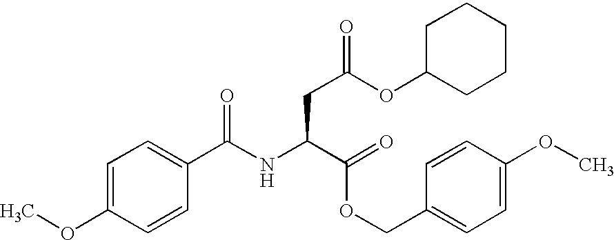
C1=C(OC)C=CC(C(NC(C(OCC2=CC=C(OC)C=C2)=O)CC(OC2CCCCC2)=O)=O)=C1
